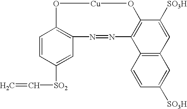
C1=CC([SO2]C=C)=CC2=C1O[Cu]OC1=C(N=N2)C2=C(C=C1[SO3H])C=C([SO3H])C=C2
